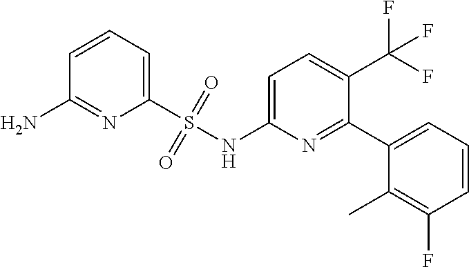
C1(S(NC2=CC=C(C(F)(F)F)C(C3=CC=CC(F)=C3C)=N2)(=O)=O)=CC=CC(N)=N1
